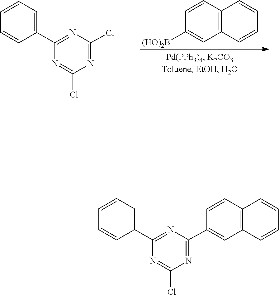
C1=CC(C2=NC(Cl)=NC(Cl)=N2)=CC=C1.C1=CC2=C(C=C1[(HO)2B])C=CC=C2.C1=CC(C2=NC(C3=CC4=C(C=C3)C=CC=C4)=NC(Cl)=N2)=CC=C1
